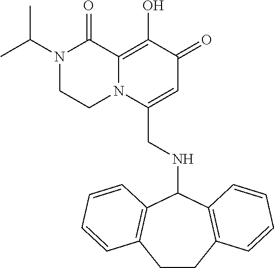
N1(C(C)C)CCN2C(=C(O)C(=O)C=C2CNC2C3=C(CCC4=C2C=CC=C4)C=CC=C3)C1=O
